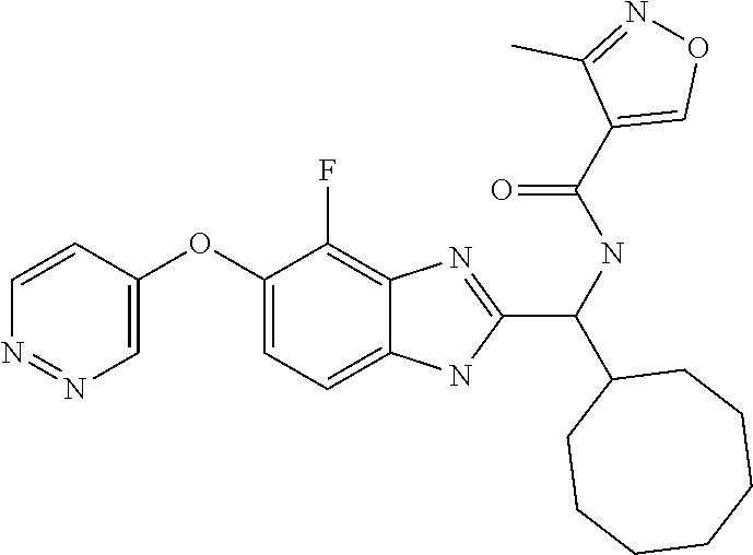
N1=NC=C(OC2=CC=C3C(=C2F)N=C(C(C2CCCCCCC2)NC(C2=CON=C2C)=O)N3)C=C1
